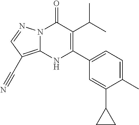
N12C(=C(C#N)C=N1)NC(C1=CC=C(C)C(C3CC3)=C1)=C(C(C)C)C2=O
